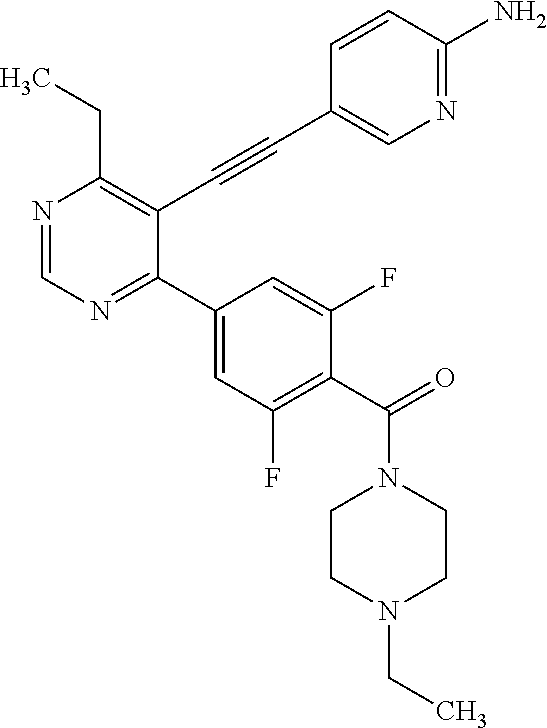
CCC1=C(C#CC2=CN=C(N)C=C2)C(C2=CC(F)=C(C(N3CCN(CC)CC3)=O)C(F)=C2)=NC=N1
